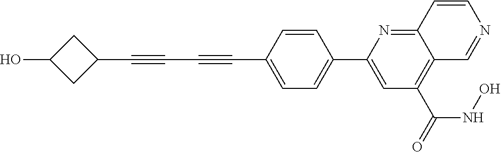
C1=CC(C#CC#CC2CC(O)C2)=CC=C1C1=CC(C(=O)NO)=C2C(=N1)C=CN=C2
